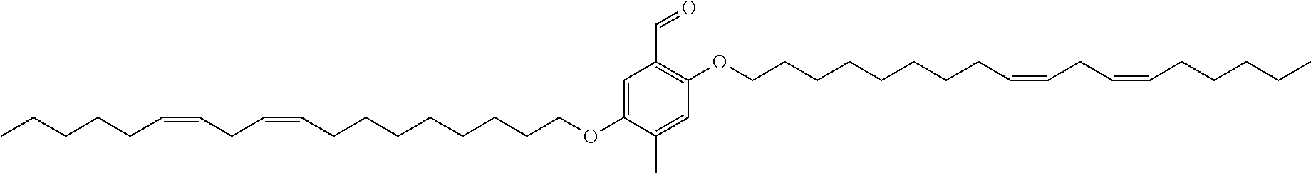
CCCCCC=CCC=CCCCCCCCCOC1=CC(C=O)=C(OCCCCCCCCC=CCC=CCCCCC)C=C1C
